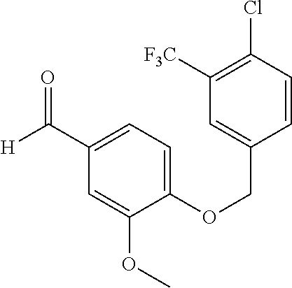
C1(OCC2=CC([F3C])=C(Cl)C=C2)=CC=C(C([H])=O)C=C1OC
